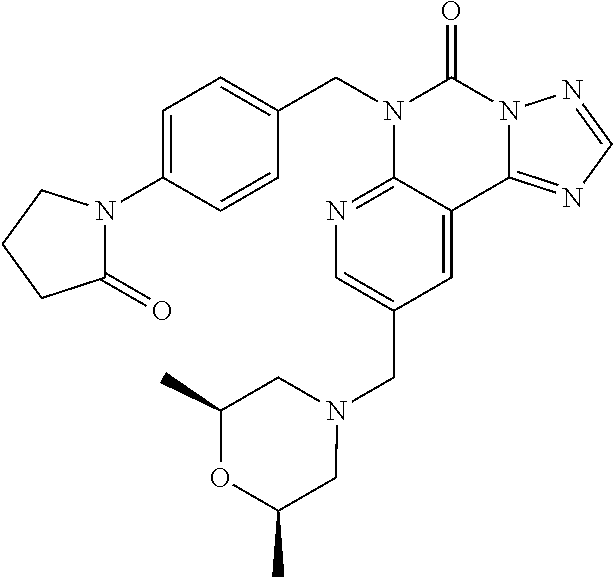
C1(N2C(=O)CCC2)=CC=C(CN2C3=NC=C(CN4CC(C)OC(C)C4)C=C3C3=NC=NN3C2=O)C=C1
